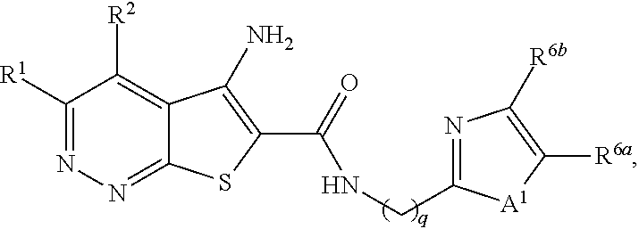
C1([R1])=NN=C2C(=C1[R2])C(N)=C(C(NCC1=NC([R6b])=C([R6a])[A1]1)=O)S2
